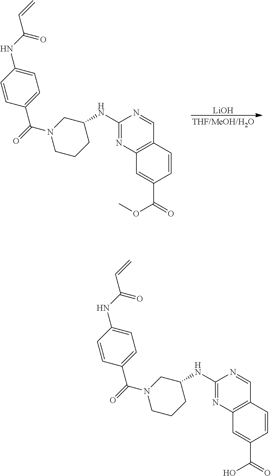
[LiOH].C1(NC2CCCN(C(C3=CC=C(NC(=O)C=C)C=C3)=O)C2)=NC2=C(C=N1)C=CC(C(OC)=O)=C2.C1(NC2CCCN(C(C3=CC=C(NC(=O)C=C)C=C3)=O)C2)=NC2=C(C=N1)C=CC(C(O)=O)=C2
